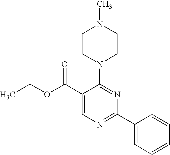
C1(C(OCC)=O)=CN=C(C2=CC=CC=C2)N=C1N1CCN(C)CC1
